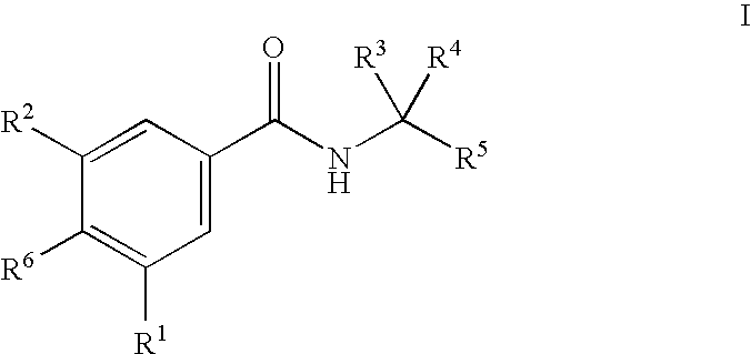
C1=C([R2])C([R6])=C([R1])C=C1C(NC([R5])([R3])[R4])=O
